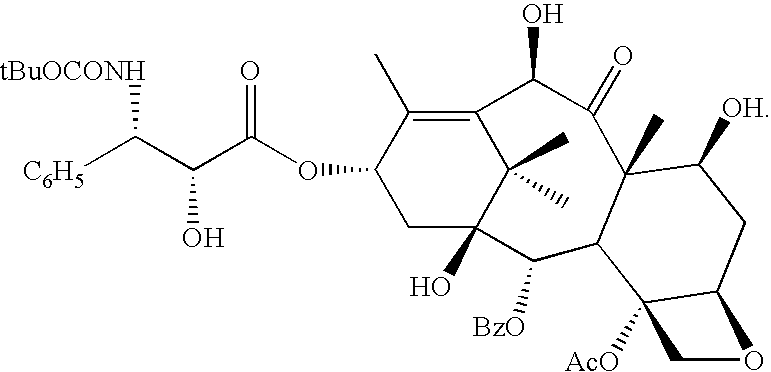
C12=C(C)C(OC(C(C([C6H5])[tBuOCONH])O)=O)CC(O)(C1(C)C)C([BzO])C1C(C)(C(=O)C2O)C([OH])CC2C1([AcO])CO2
